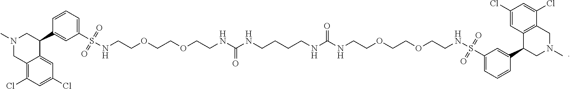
N1(C)CC2=C(Cl)C=C(Cl)C=C2C(C2=CC(S(NCCOCCOCCNC(=O)NCCCCNC(NCCOCCOCCNS(C3=CC=CC(C4CN(C)CC5=C4C=C(Cl)C=C5Cl)=C3)(=O)=O)=O)(=O)=O)=CC=C2)C1
